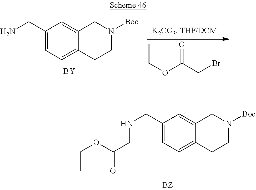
C1(CN)=CC=C2C(=C1)CN([Boc])CC2.[BY].O(C(CBr)=O)CC.C1(CNCC(=O)OCC)=CC=C2C(=C1)CN([Boc])CC2
